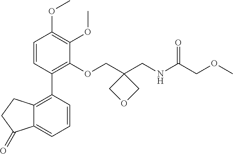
COC1=C(OC)C(OCC2(CNC(COC)=O)COC2)=C(C2=C3C(=CC=C2)C(=O)CC3)C=C1
